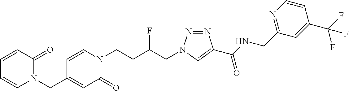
C1(CN2C=CC=CC2=O)=CC(=O)N(CCC(CN2N=NC(C(NCC3=NC=CC(C(F)(F)F)=C3)=O)=C2)F)C=C1
